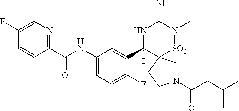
N1(C(CC(C)C)=O)CC2(CC1)[SO2]N(C)C(=N)NC2(C1=CC(NC(C2=NC=C(F)C=C2)=O)=CC=C1F)C
